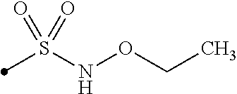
S(NOCC)(=O)(=O)C
